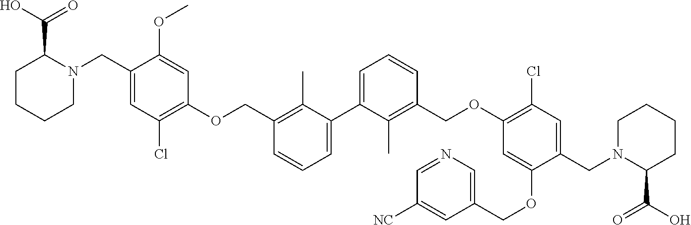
C1=C(C2=CC=CC(COC3=C(Cl)C=C(CN4C(C(=O)O)CCCC4)C(OC)=C3)=C2C)C(C)=C(COC2=C(Cl)C=C(CN3C(C(O)=O)CCCC3)C(OCC3=CN=CC([NC])=C3)=C2)C=C1
